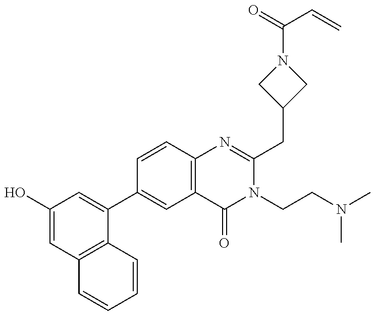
C1(O)=CC2=C(C(C3=CC4=C(C=C3)N=C(CC3CN(C(=O)C=C)C3)N(CCN(C)C)C4=O)=C1)C=CC=C2
